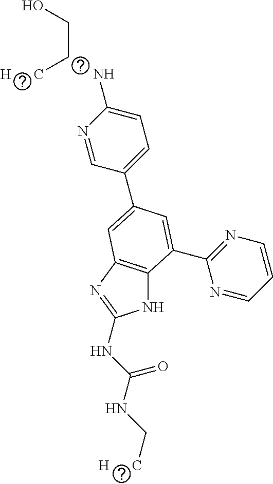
N1=CC(C2=CC3=C(NC(NC(NC[H      C])=O)=N3)C(C3=NC=CC=N3)=C2)=CC=C1N.[H      C]CCO
